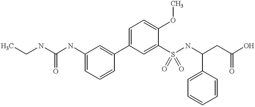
C1=CC(C2=CC=C(OC)C(S(NC(CC(O)=O)C3=CC=CC=C3)(=O)=O)=C2)=CC(NC(NCC)=O)=C1
